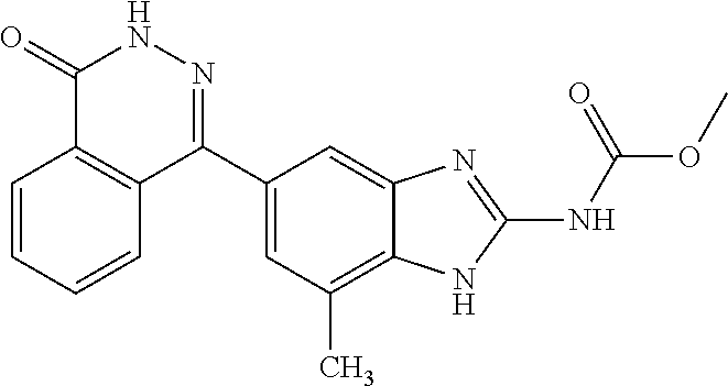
O(C(=O)NC1=NC2=CC(C3=NNC(=O)C4=C3C=CC=C4)=CC(C)=C2N1)C
